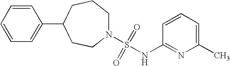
C1=CC=C(C2CCN(S(=O)(=O)NC3=NC(C)=CC=C3)CCC2)C=C1
